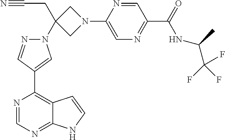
N1=CN=C2C(=C1C1=CN(C3(CC#N)CN(C4=CN=C(C(=O)NC(C(F)(F)F)C)C=N4)C3)N=C1)C=CN2
